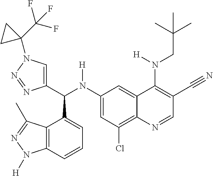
C1(N(C(C2=CN(C3(C(F)(F)F)CC3)N=N2)C2=CC=CC3=C2C(C)=NN3[H])[H])=CC(Cl)=C2C(=C1)C(N(CC(C)(C)C)[H])=C(C#N)C=N2
